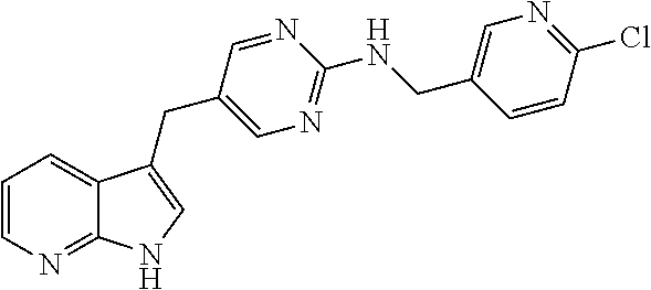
C1=CN=C2C(=C1)C(CC1=CN=C(NCC3=CN=C(Cl)C=C3)N=C1)=CN2
